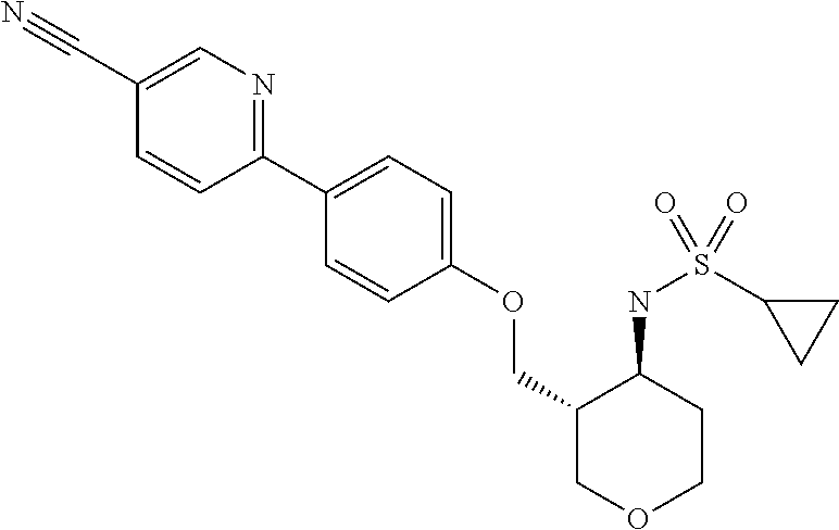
C1(C2=CC=C(OCC3COCCC3NS(C3CC3)(=O)=O)C=C2)=NC=C(C#N)C=C1
